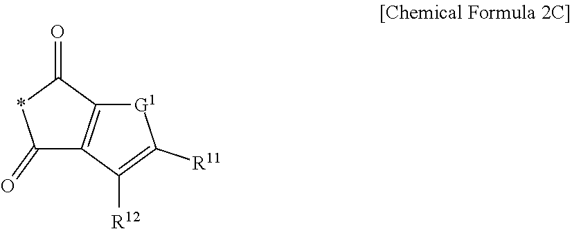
C1(=O)C2=C(C(=O)*1)[G1]C([R11])=C2[R12]
